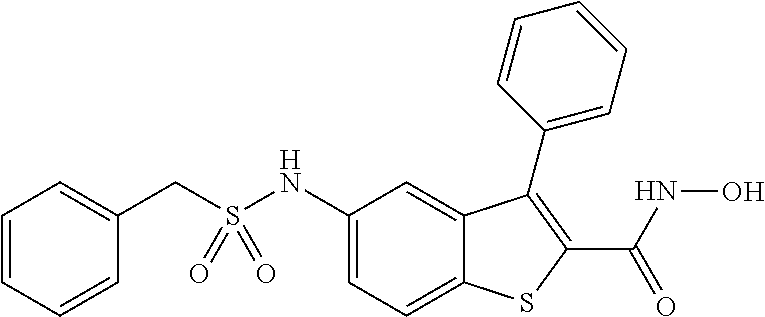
C(C1=CC=CC=C1)S(NC1=CC=C2C(=C1)C(C1=CC=CC=C1)=C(C(NO)=O)S2)(=O)=O
